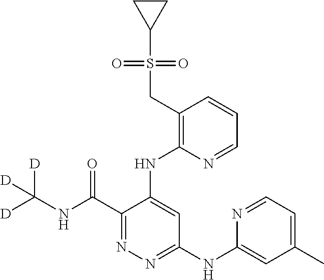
C1=CC=NC(NC2=CC(NC3=CC(C)=CC=N3)=NN=C2C(NC([D])([D])[D])=O)=C1CS(=O)(=O)C1CC1
